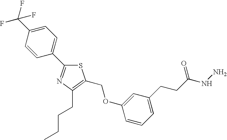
C1=C(C(F)(F)F)C=CC(C2=NC(CCCC)=C(COC3=CC(CCC(=O)NN)=CC=C3)S2)=C1
